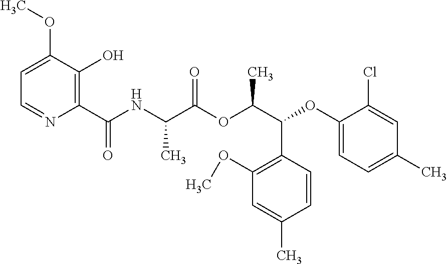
C1=C(OC)C(O)=C(C(NC(C(OC(C(C2=C(OC)C=C(C)C=C2)OC2=CC=C(C)C=C2Cl)C)=O)C)=O)N=C1
